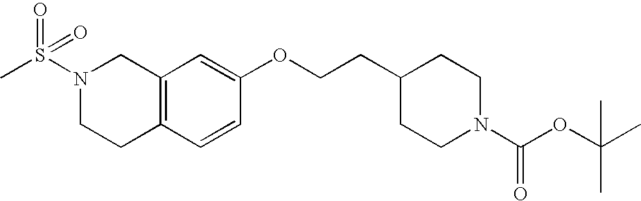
C12=C(C=CC(OCCC3CCN(C(OC(C)(C)C)=O)CC3)=C1)CCN(S(C)(=O)=O)C2
